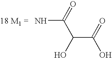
NC(C(O)C(O)=O)=O
